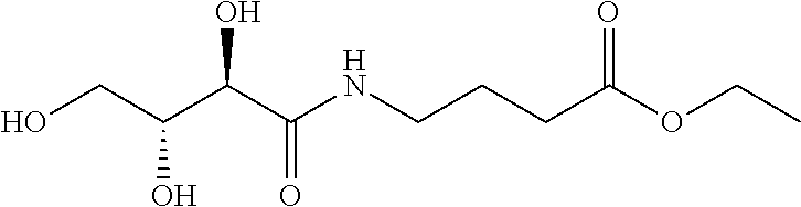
C(O)(C(NCCCC(OCC)=O)=O)C(CO)O
